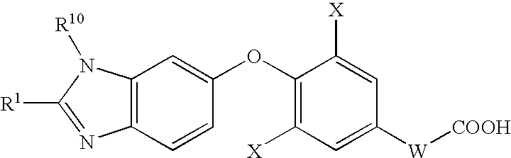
C12=C(C=C(OC3=C([X])C=C([W][COOH])C=C3[X])C=C1)N([R10])C([R1])=N2
